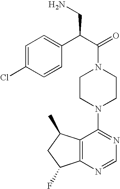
C1(C(C(=O)N2CCN(C3=NC=NC4=C3C(C)CC4F)CC2)CN)=CC=C(Cl)C=C1
